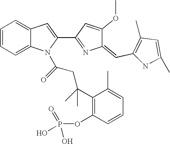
C1=CC=C2C(=C1)C=C(C1=NC(=CC3=C(C)C=C(C)N3)C(OC)=C1)N2C(CC(C)(C)C1=C(OP(=O)(O)O)C=CC=C1C)=O
